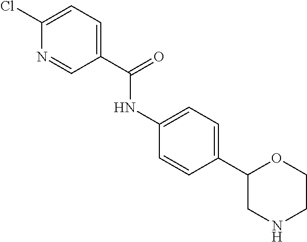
C1(NC(C2=CC=C(Cl)N=C2)=O)=CC=C(C2CNCCO2)C=C1
